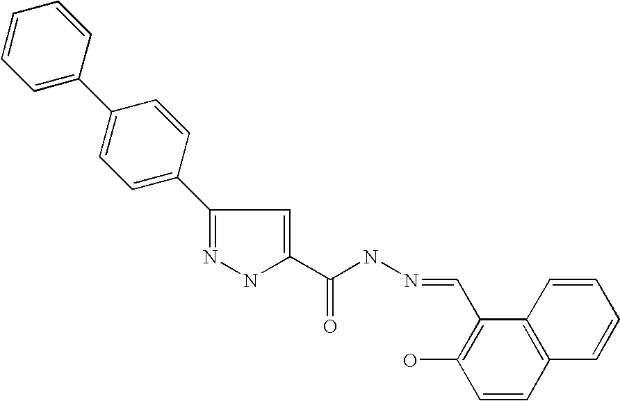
C1=C(C2=CC=C(C3=NNC(C(NN=CC4=C(O)C=CC5=C4C=CC=C5)=O)=C3)C=C2)C=CC=C1
